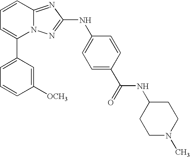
C1(C2=CC=CC3=NC(NC4=CC=C(C(NC5CCN(C)CC5)=O)C=C4)=NN23)=CC=CC([OCH3])=C1
